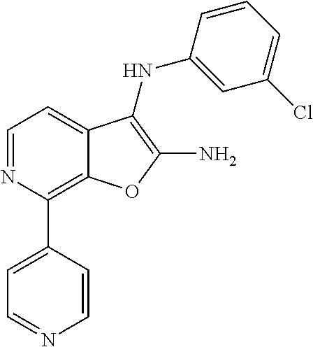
N1=CC=C2C(=C1C1=CC=NC=C1)OC(N)=C2NC1=CC(Cl)=CC=C1
